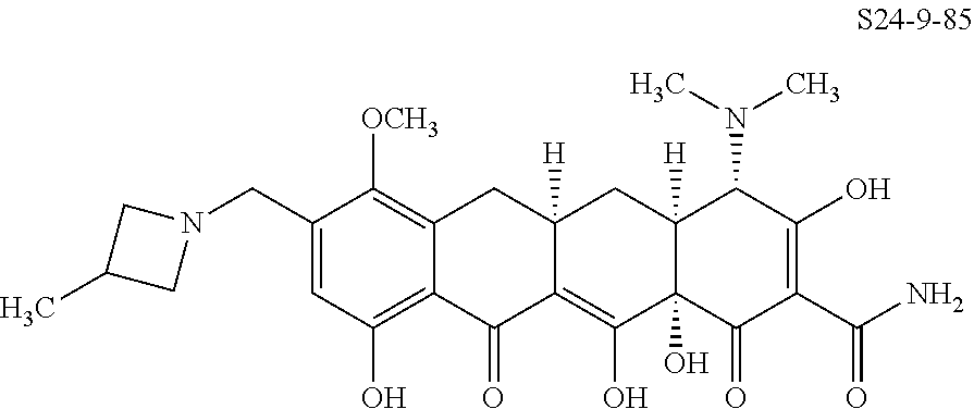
C1(CN2CC(C)C2)=CC(O)=C2C(=C1[OCH3])CC1([H])C(=C(O)C3(O)C([H])(C1)C(N(C)C)C(O)=C(C(N)=O)C3=O)C2=O
